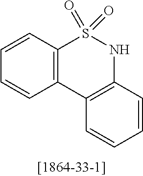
C12=C(C=CC=C1)S(=O)(=O)NC1=C2C=CC=C1
